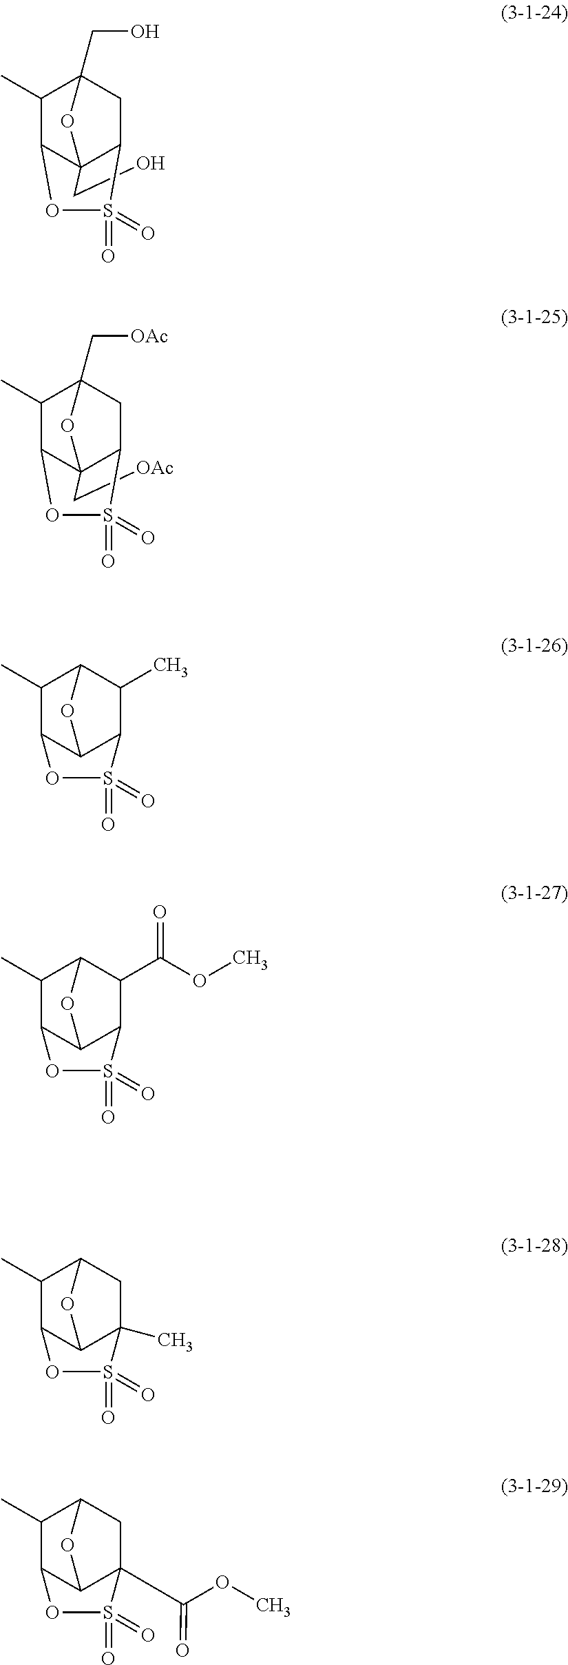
C12C3C(C(C)C(C1C)O3)S(=O)(=O)O2.C(C12C3C(C)C(CO)(CC1S(=O)(=O)O3)O2)O.C(C12C3C(C)C(C[OAc])(CC1S(=O)(=O)O3)O2)[OAc].C12C3C(C(C(OC)=O)C(C1C)O3)S(=O)(=O)O2.C12C3C(C)(CC(C1C)O3)S(=O)(=O)O2.C12C3C(C(OC)=O)(CC(C1C)O3)S(=O)(=O)O2
